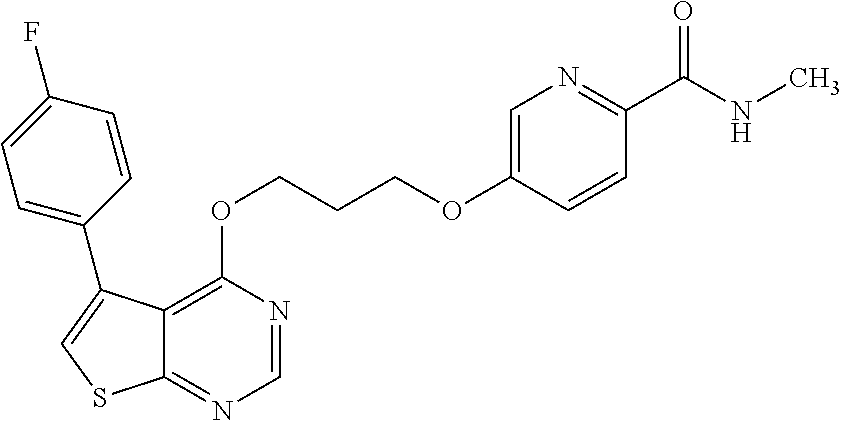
C1=NC(OCCCOC2=CN=C(C(NC)=O)C=C2)=C2C(=N1)SC=C2C1=CC=C(F)C=C1
